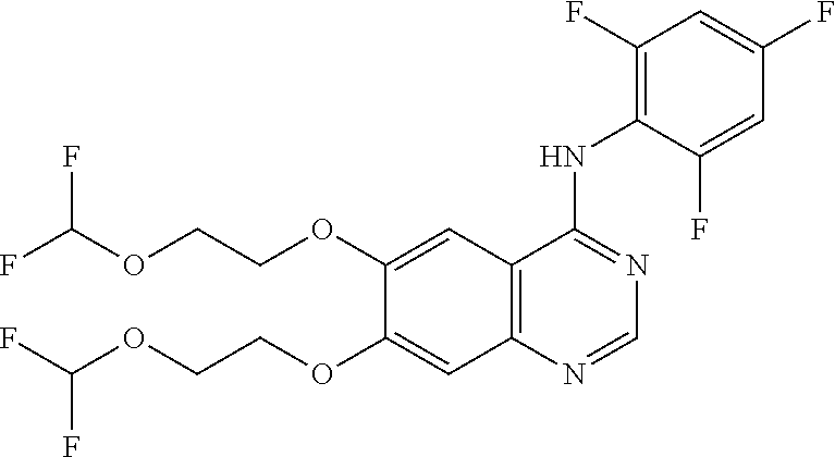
C12=C(C=C(OCCOC(F)F)C(OCCOC(F)F)=C1)C(NC1=C(F)C=C(F)C=C1F)=NC=N2
